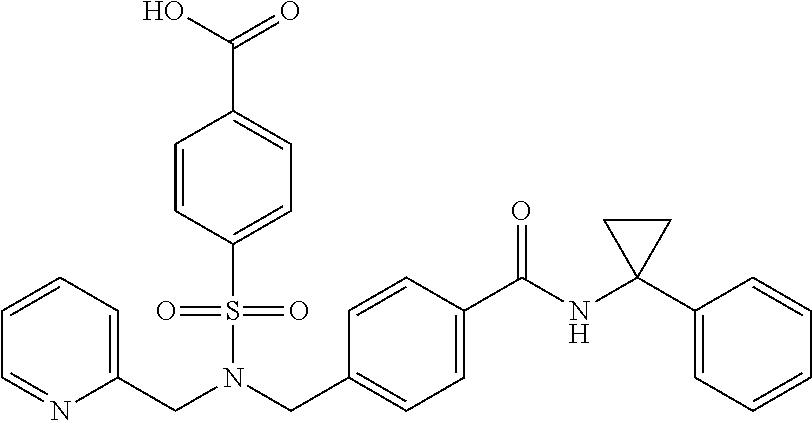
C1=CC=C(CN(CC2=CC=C(C(NC3(C4=CC=CC=C4)CC3)=O)C=C2)S(=O)(=O)C2=CC=C(C(O)=O)C=C2)N=C1
